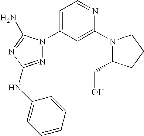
N1=C(NC2=CC=CC=C2)N=C(N)N1C1=CC=NC(N2C(CO)CCC2)=C1
